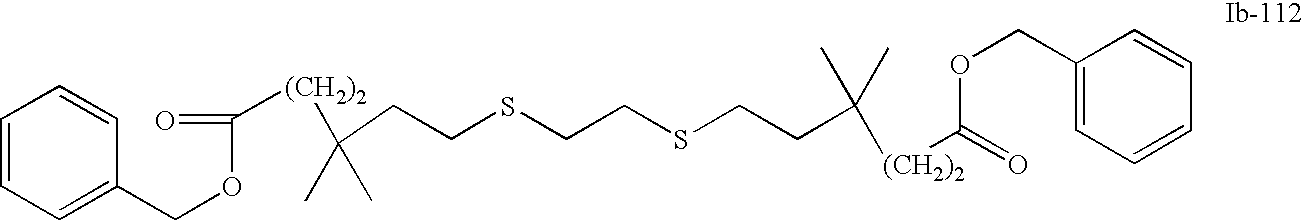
C([(CH2)2]C(C)(CCSCCSCCC([(CH2)2]C(OCC1=CC=CC=C1)=O)(C)C)C)(=O)OCC1=CC=CC=C1
